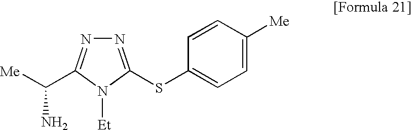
N1=C(SC2=CC=C([Me])C=C2)N([Et])C(C([Me])N)=N1
